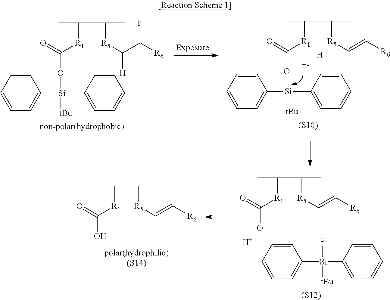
C([R1]C(O[Si](C1=CC=CC=C1)(C1=CC=CC=C1)[tBu])=O)(C)C([R5]C=C[R6])C.[F-].[H].C([R1]C(O[Si](C1=CC=CC=C1)(C1=CC=CC=C1)[tBu])=O)(C)C([R5]C([H])C([R6])F)C.[(S10)].C([R1]C([O-])=O)(C)C([R5]C=C[R6])C.C1=CC=CC=C1[Si](C1=CC=CC=C1)(F)[tBu].[H].C([R1]C(O)=O)(C)C([R5]C=C[R6])C.[(S12)]
